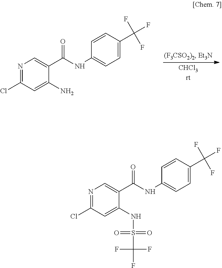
N1=C(Cl)C=C(N)C(C(NC2=CC=C(C(F)(F)F)C=C2)=O)=C1.N1=C(Cl)C=C(NS(=O)(=O)C(F)(F)F)C(C(NC2=CC=C(C(F)(F)F)C=C2)=O)=C1
